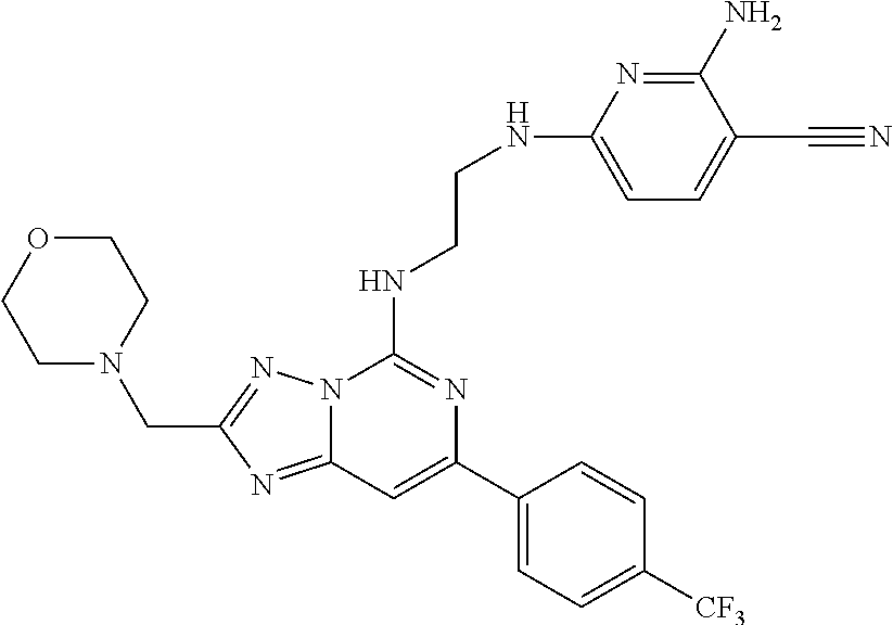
C12=NC(CN3CCOCC3)=NN1C(NCCNC1=CC=C(C#N)C(N)=N1)=NC(C1=CC=C([CF3])C=C1)=C2
